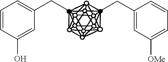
CCC1=CC([OMe])=CC=C1.CCC1=CC=CC(O)=C1
